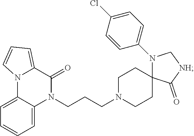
C1=C2C(=CC=C1)N(CCCN1CCC3(CC1)N(C1=CC=C(Cl)C=C1)C[NH]C3=O)C(=O)C1=CC=CN21
